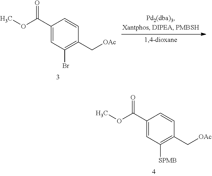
C1(C(OC)=O)=CC([SPMB])=C(C[OAc])C=C1.C1(C(OC)=O)=CC(Br)=C(C[OAc])C=C1
